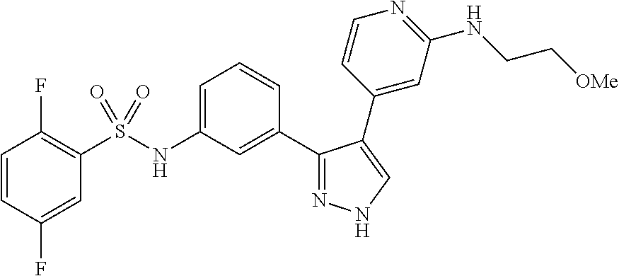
C1=C(NS(C2=C(F)C=CC(F)=C2)(=O)=O)C=C(C2=NNC=C2C2=CC(NCC[OMe])=NC=C2)C=C1
